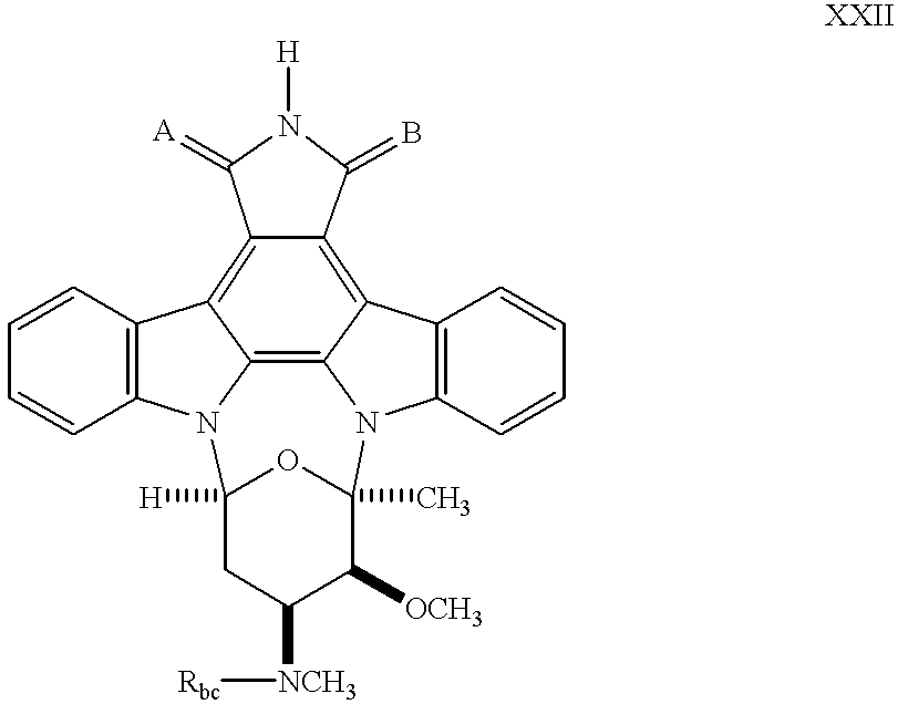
C1=CC2=C(C=C1)N1C3=C4N(C5=C(C=CC=C5)C4=C4C(=C23)C(=[A])N([H])C4=B)C2(C)C([OCH3])C([NCH3][Rbc])CC1([H])O2
